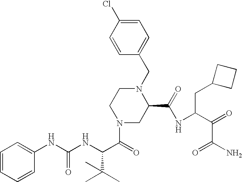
C1=C(Cl)C=CC(CN2CCN(C(=O)C(NC(NC3=CC=CC=C3)=O)C(C)(C)C)CC2C(=O)NC(C(=O)C(N)=O)CC2CCC2)=C1
